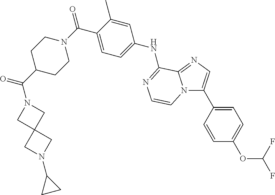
N1(C(C2=CC=C(NC3=NC=CN4C(C5=CC=C(OC(F)F)C=C5)=CN=C43)C=C2C)=O)CCC(C(N2CC3(C2)CN(C2CC2)C3)=O)CC1
